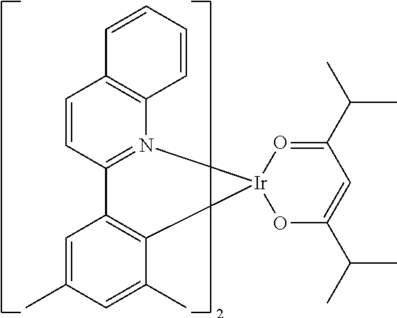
C1=CC2=N(C3=C1C=CC=C3)[Ir]1(O=C(C(C)C)C=C(C(C)C)O1)C1=C2C=C(C)C=C1C
